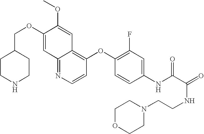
C12=NC=CC(OC3=C(F)C=C(NC(C(NCCN4CCOCC4)=O)=O)C=C3)=C1C=C(OC)C(OCC1CCNCC1)=C2
